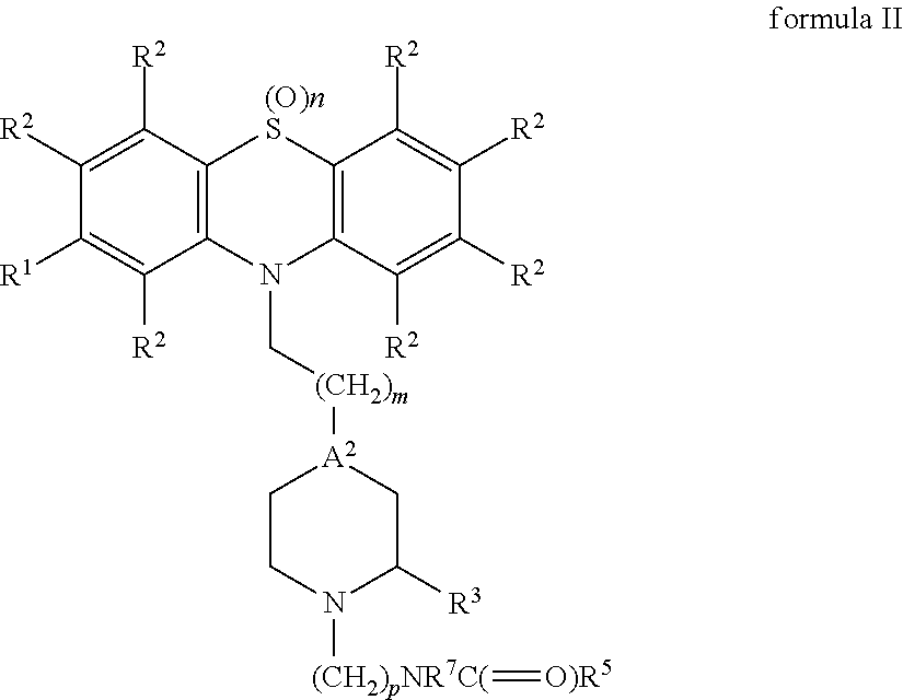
C12=C(C([R2])=C([R2])C([R1])=C1[R2])[(O)nS]C1=C(N2C[(CH2)m][A2]2CCN([(CH2)pNR7C(]=[O)R5])C([R3])C2)C([R2])=C([R2])C([R2])=C1[R2]
